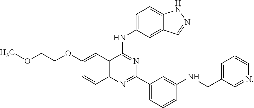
C12=C(N=C(C3=CC=CC(NCC4=CC=CN=C4)=C3)N=C1NC1=CC=C3C(=C1)C=NN3)C=CC(OCCOC)=C2
